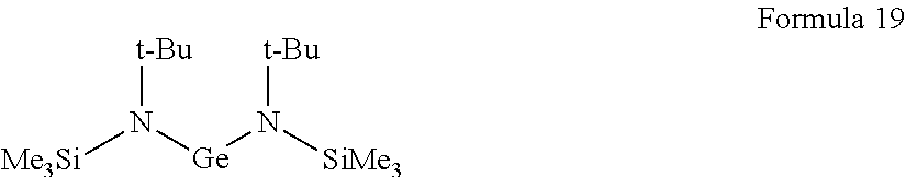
[t-Bu]N([Ge]N([SiMe3])[t-Bu])[Me3Si]
